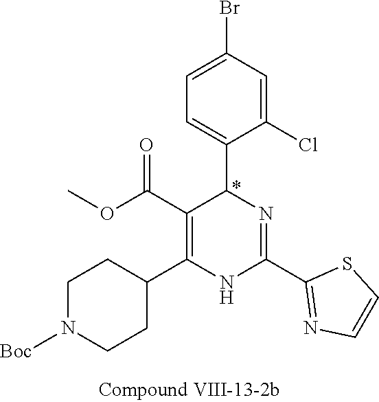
C1=C(Cl)C(C2N=C(C3=NC=CS3)NC(C3CCN([Boc])CC3)=C2C(OC)=O)=CC=C1Br
